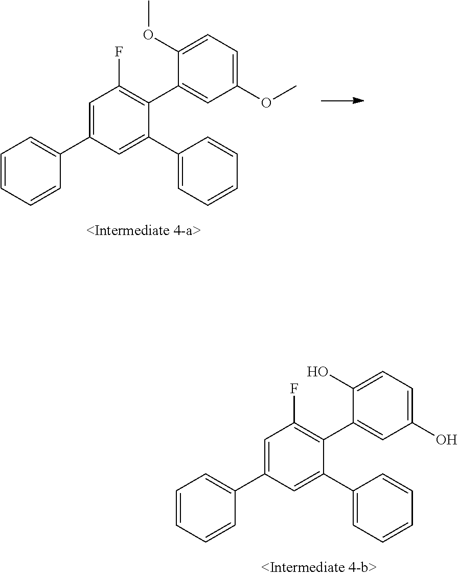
C1=CC=CC(C2=CC(F)=C(C3=CC(OC)=CC=C3OC)C(C3=CC=CC=C3)=C2)=C1.C1=CC=CC(C2=CC(F)=C(C3=CC(O)=CC=C3O)C(C3=CC=CC=C3)=C2)=C1
